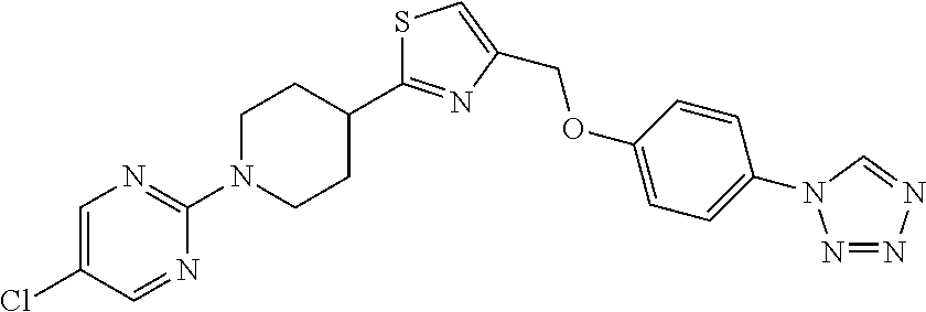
C1=C(OCC2=CSC(C3CCN(C4=NC=C(Cl)C=N4)CC3)=N2)C=CC(N2N=NN=C2)=C1
